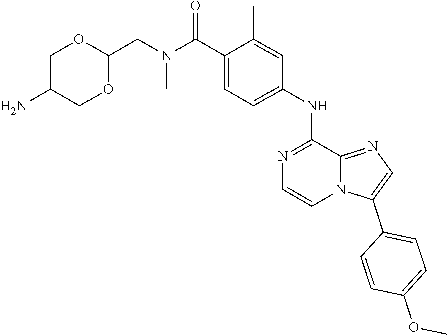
O=C(N(C)CC1OCC(N)CO1)C1=CC=C(NC2=NC=CN3C2=NC=C3C2=CC=C(OC)C=C2)C=C1C
